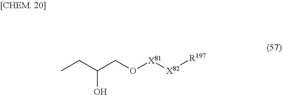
CCC(CO[X81][X82][R197])O
